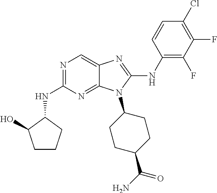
N1=C(NC2C(O)CCC2)N=C2C(=C1)N=C(NC1=C(F)C(F)=C(Cl)C=C1)N2C1CCC(C(N)=O)CC1
